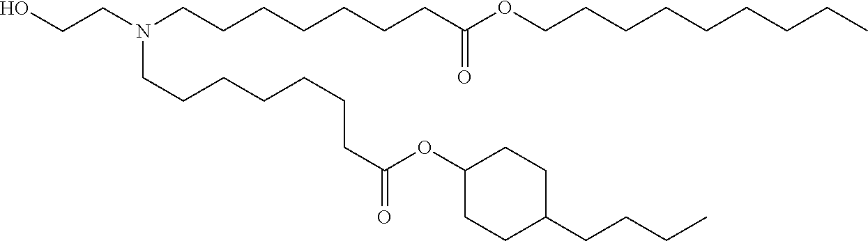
C(C(=O)OC1CCC(CCCC)CC1)CCCCCCN(CCCCCCCC(=O)OCCCCCCCCC)CCO
